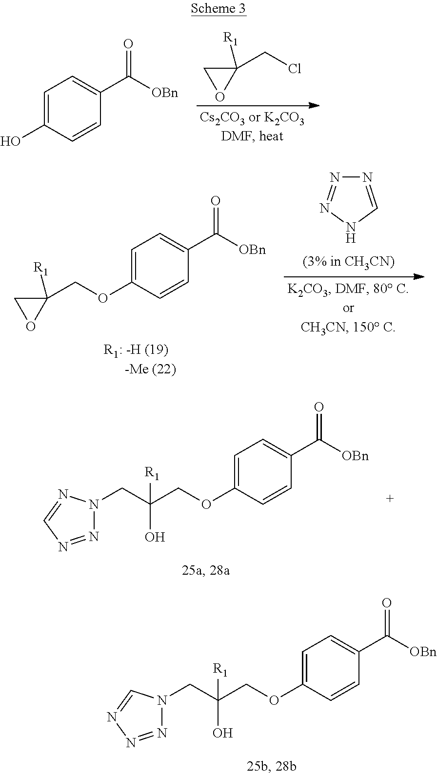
[R1]C1(CCl)OC1.C1=C(C(=O)[OBn])C=CC(O)=C1.C1=C(C(=O)[OBn])C=CC(OCC(CN2N=NN=C2)(O)[R1])=C1.C1=C(C(=O)[OBn])C=CC(OCC2([R1])OC2)=C1.N1=CNN=N1.C1=C(C(=O)[OBn])C=CC(OCC(CN2N=NC=N2)(O)[R1])=C1
